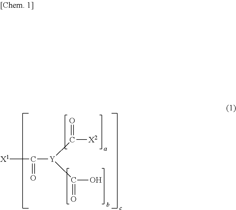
[X1]C([Y](C([X2])=O)C(O)=O)=O
